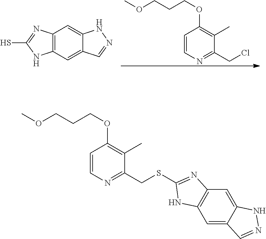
C1=CN=C(CCl)C(C)=C1OCCCOC.C12=C(C=C3C(=C1)NN=C3)NC(S)=N2.C1=CN=C(CSC2=NC3=C(C=C4C(=C3)NN=C4)N2)C(C)=C1OCCCOC
